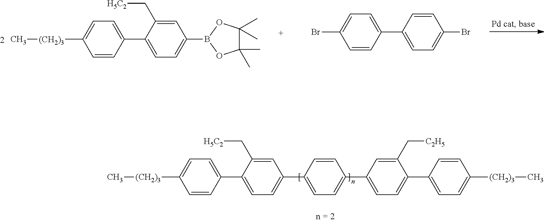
C1=C(C[H5C2])C(C2=CC=C([(CH2)3]C)C=C2)=CC=C1B1OC(C)(C)C(C)(C)O1.C1=CC(C2=CC=C(Br)C=C2)=CC=C1Br.C1=C(C[H5C2])C(C2=CC=C([(CH2)3]C)C=C2)=CC=C1C1=CC=C(C2=CC=C(C3=CC=C([(CH2)3]C)C=C3)C(C[C2H5])=C2)C=C1
